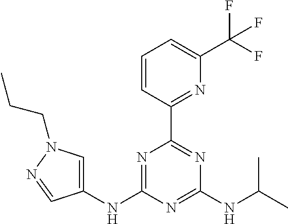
N1=C(NC2=CN(CCC)N=C2)N=C(NC(C)C)N=C1C1=NC(C(F)(F)F)=CC=C1
